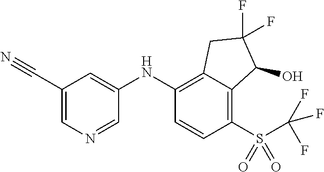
C1(NC2=C3C(=C(S(C(F)(F)F)(=O)=O)C=C2)C(O)C(F)(F)C3)=CC(C#N)=CN=C1
